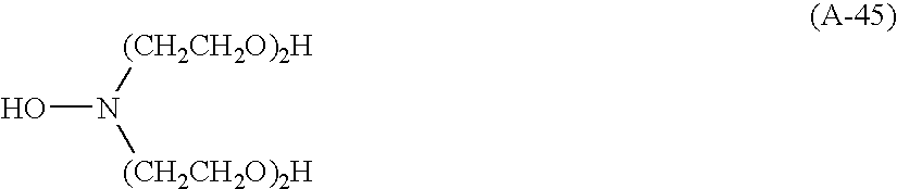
ON([(CH2CH2O)2H])[(CH2CH2O)2H]
